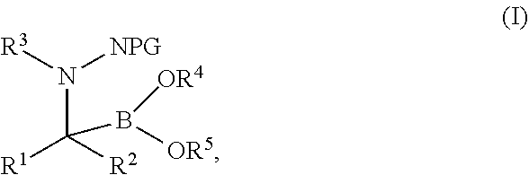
[R3]N([NPG])C([R2])([R1])B([OR4])[OR5]
